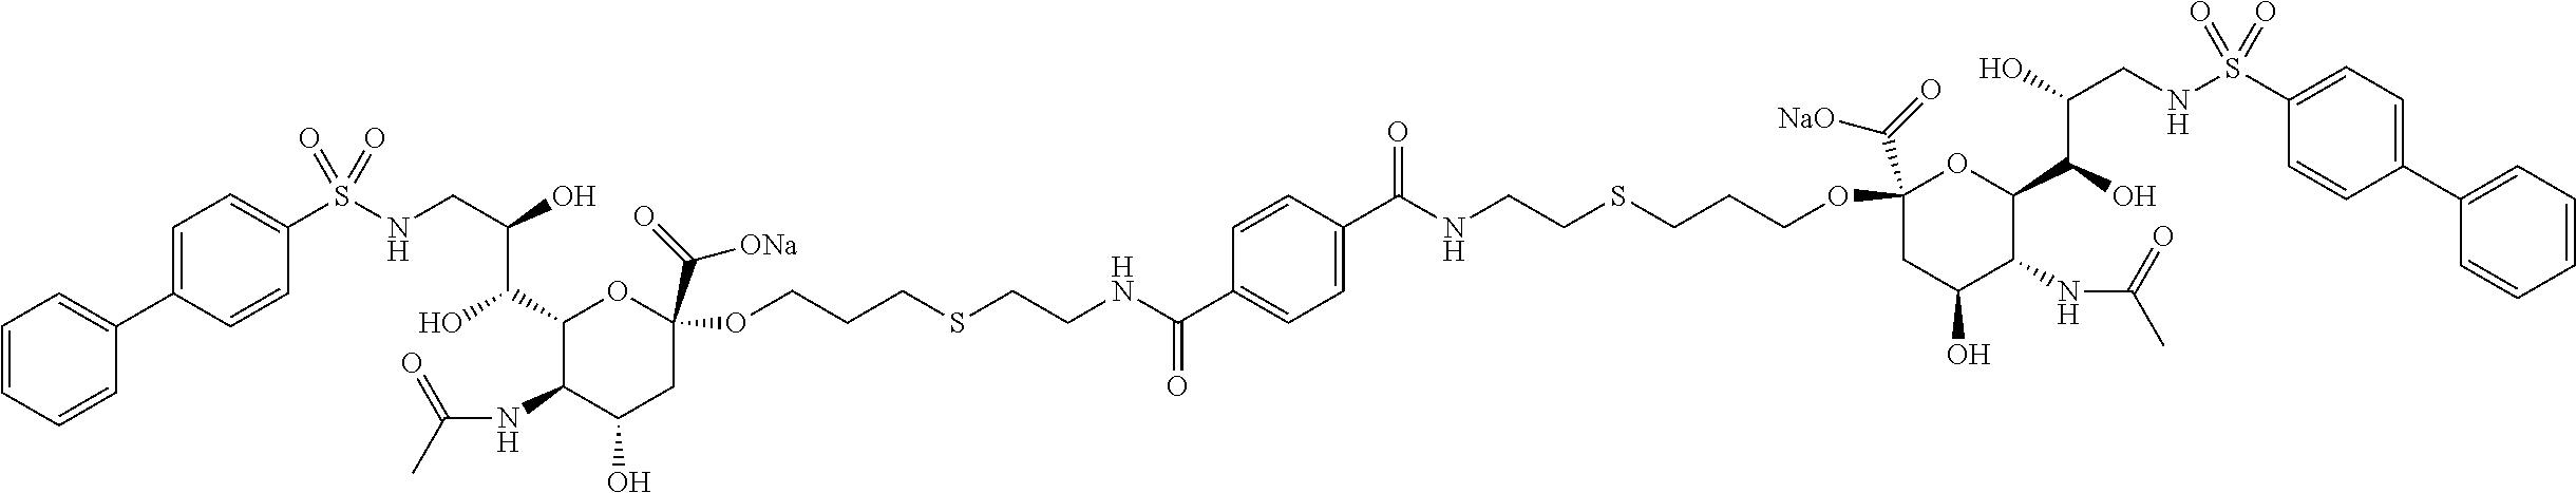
S(NCC(O)C(C1C(NC(C)=O)C(O)CC(C(=O)[ONa])(OCCCSCCNC(C2=CC=C(C(NCCSCCCOC3(C(=O)[NaO])CC(O)C(NC(C)=O)C(C(O)C(O)CNS(C4=CC=C(C5=CC=CC=C5)C=C4)(=O)=O)O3)=O)C=C2)=O)O1)O)(=O)(C1=CC=C(C2=CC=CC=C2)C=C1)=O
